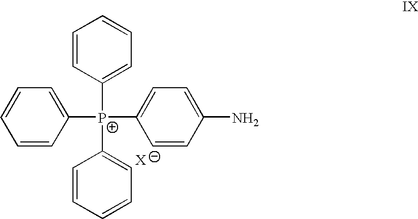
C1=CC([P+](C2=CC=C(N)C=C2)(C2=CC=CC=C2)C2=CC=CC=C2)=CC=C1
